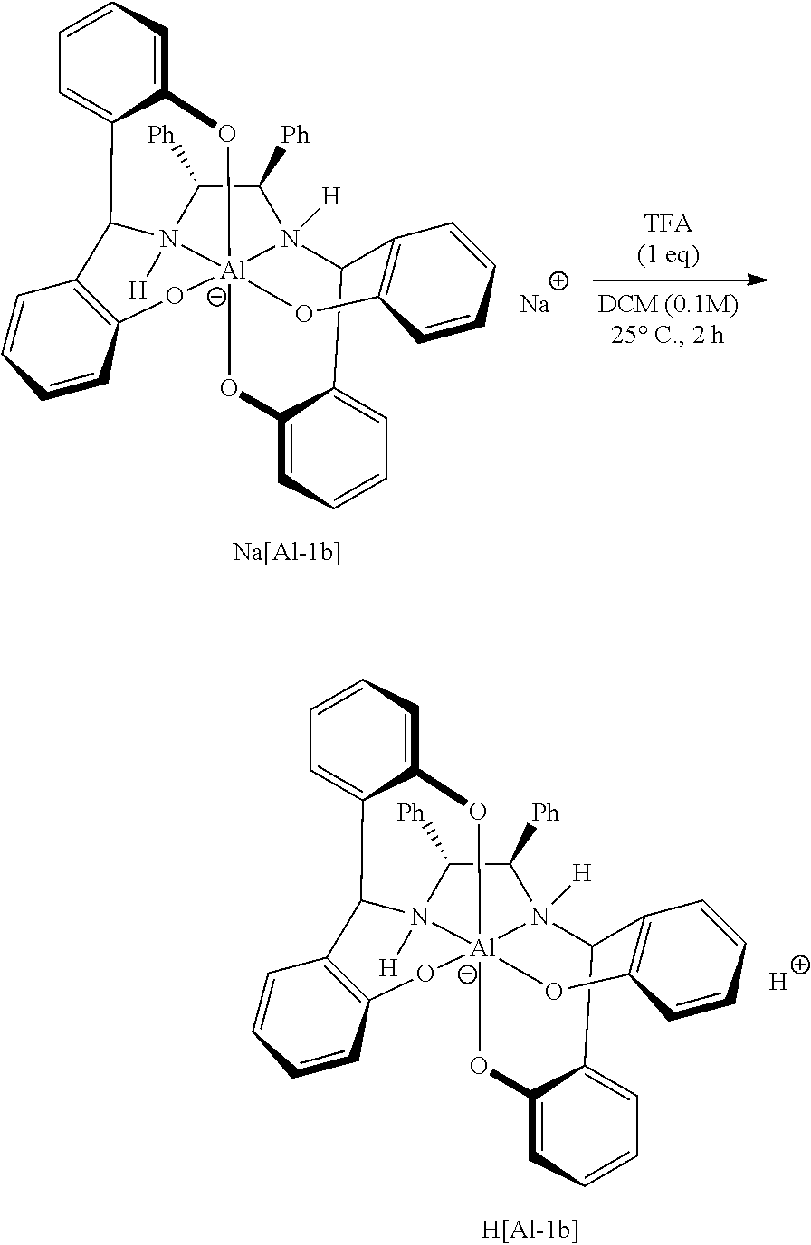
C12C3=CC=CCC3O[Al]345(OC6C(=CC=CC6)C(C6=C(CCC=C6)O3)N4([H])C([Ph])C([Ph])N15[H])OC1=C2C=CCC1.[Na].C12C3=CC=CCC3O[Al]345(OC6C(=CC=CC6)C(C6=C(CCC=C6)O3)N4([H])C([Ph])C([Ph])N15[H])OC1=C2C=CCC1.[H]
